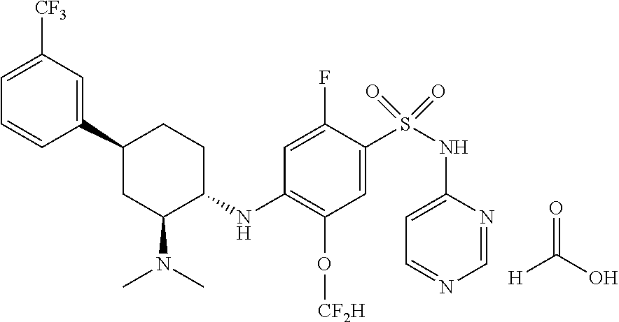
C1(C2CC(N(C)C)C(NC3=C(O[CF2H])C=C(S(NC4=CC=NC=N4)(=O)=O)C(F)=C3)CC2)=CC([CF3])=CC=C1.O=C(O)[H]
